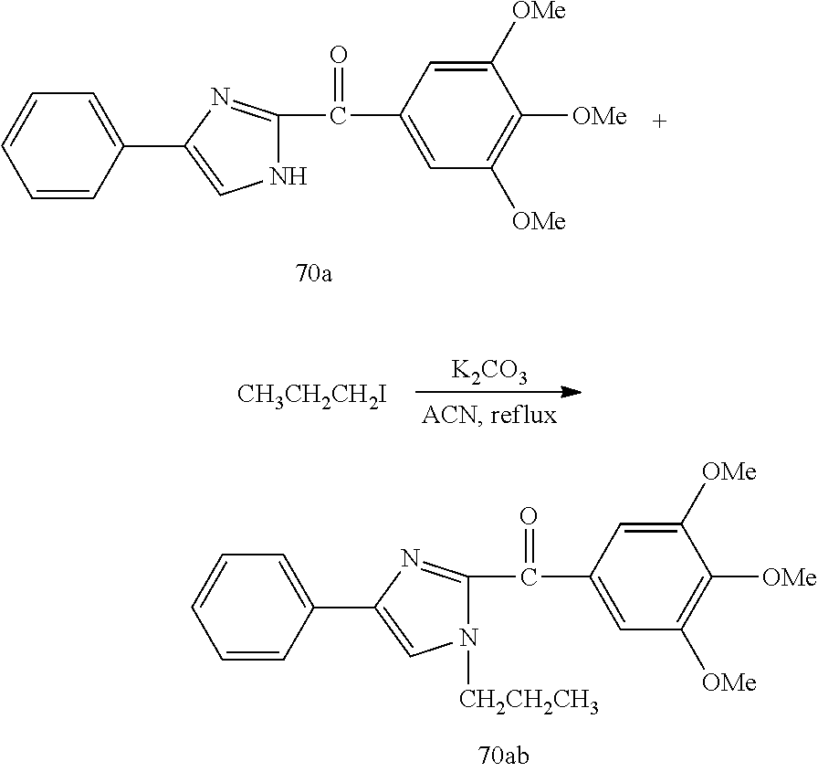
C1([OMe])=CC(C(C2=NC(C3=CC=CC=C3)=CN2)=O)=CC([OMe])=C1[OMe].[CH3CH2CH2I].[K2CO3].C1([OMe])=CC(C(C2=NC(C3=CC=CC=C3)=CN2[CH2CH2CH3])=O)=CC([OMe])=C1[OMe]
